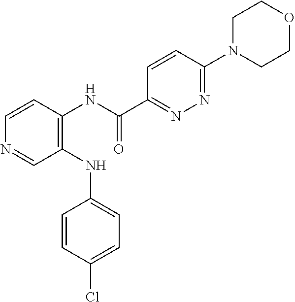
C1(NC2=CC=C(Cl)C=C2)=C(NC(C2=NN=C(N3CCOCC3)C=C2)=O)C=CN=C1
